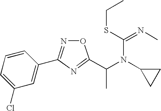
C1=CC(C2=NOC(C(N(C3CC3)C(SCC)=NC)C)=N2)=CC(Cl)=C1
